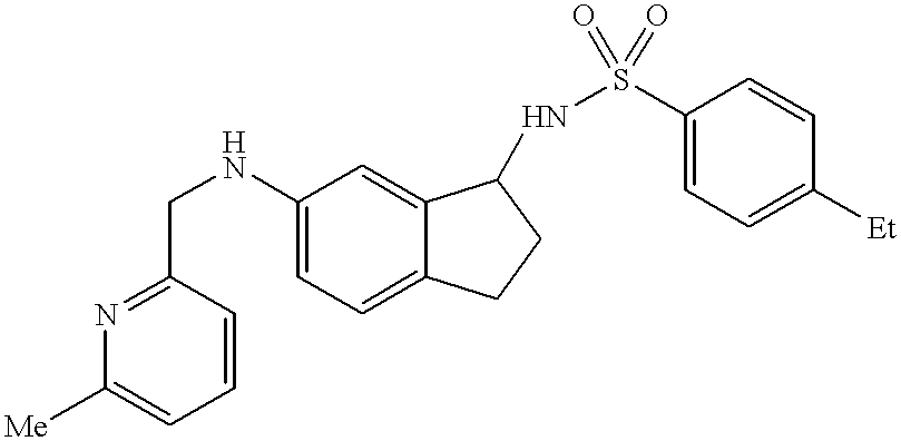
C1(CNC2=CC=C3C(=C2)C(NS(C2=CC=C([Et])C=C2)(=O)=O)CC3)=NC([Me])=CC=C1
